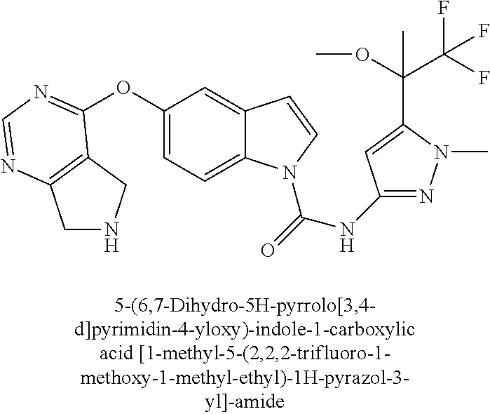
C1NCC2=C1N=CN=C2OC1=CC=C2C(=C1)C=CN2C(=O)NC1=NN(C)C(C(OC)(C(F)(F)F)C)=C1
